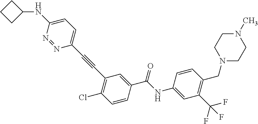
N1(C)CCN(CC2=C(C(F)(F)F)C=C(NC(C3=CC(C#CC4=CC=C(NC5CCC5)N=N4)=C(Cl)C=C3)=O)C=C2)CC1
